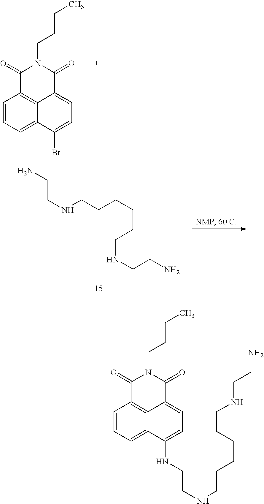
C1=CC=C2C3=C1C(=O)N(CCCC)C(=O)C3=CC=C2Br.NCCNCCCCCCNCCN.C1=CC=C2C3=C1C(=O)N(CCCC)C(=O)C3=CC=C2NCCNCCCCCCNCCN
